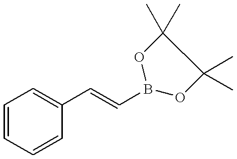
C1=CC=CC(C=CB2OC(C)(C)C(C)(C)O2)=C1
